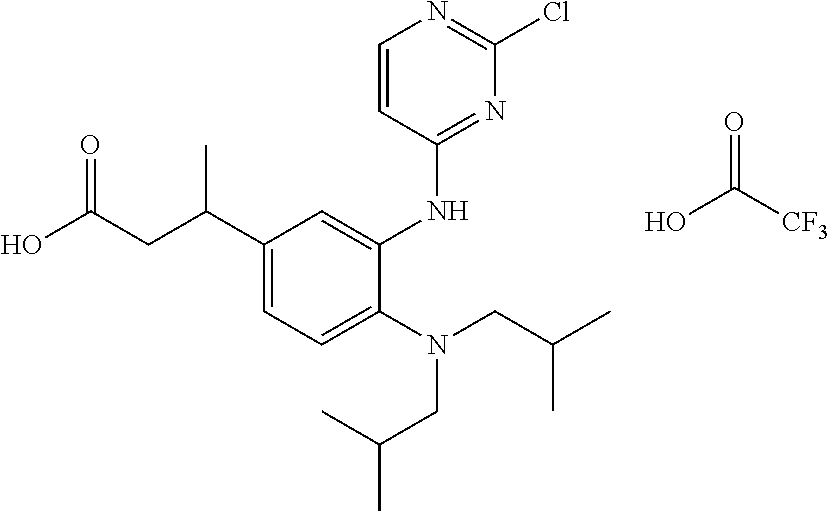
C1(C(CC(O)=O)C)=CC=C(N(CC(C)C)CC(C)C)C(NC2=NC(Cl)=NC=C2)=C1.[CF3]C(O)=O
